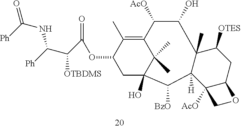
C1(OC(C(C([Ph])NC([Ph])=O)[OTBDMS])=O)CC2(O)C(C)(C)C(=C1C)C([AcO])C(O)C1(C)C([H])(C2[BzO])C2([AcO])C(CC1[OTES])OC2
